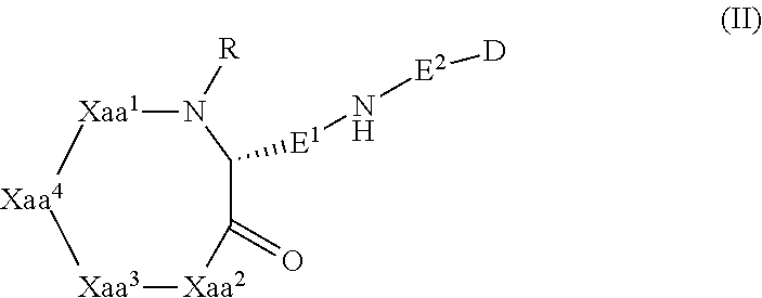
[Xaa1]1[Xaa4][Xaa3][Xaa2]C(=O)C([E1]N[E2][D])N1[R]
